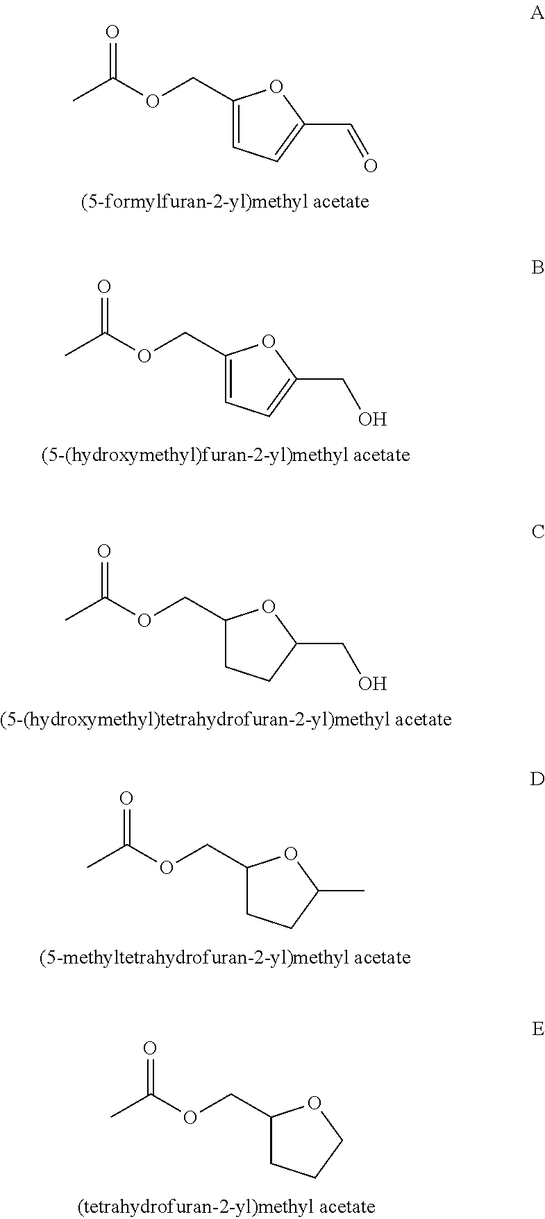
C(OC(C)=O)C1=CC=C(C=O)O1.C(OC(C)=O)C1=CC=C(CO)O1.C(OC(C)=O)C1CCC(CO)O1.C(OC(C)=O)C1CCC(C)O1.C(OC(C)=O)C1CCCO1
